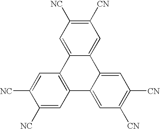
C1=C2C(=CC([CN])=C1[NC])C1=CC([CN])=C([CN])C=C1C1=C2C=C([NC])C([NC])=C1
